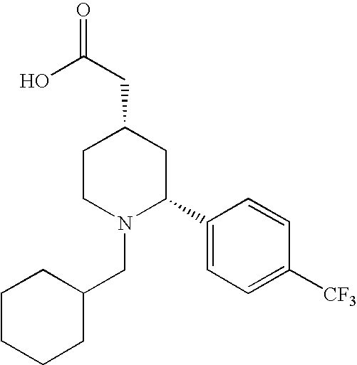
C1CCCC(CN2C(C3=CC=C([CF3])C=C3)CC(CC(=O)O)CC2)C1
